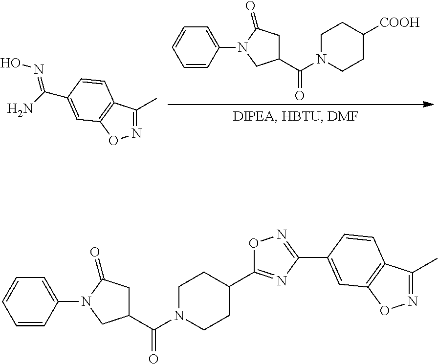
N1=C(C)C2=C(O1)C=C(C(N)=NO)C=C2.C(N1CCC([COOH])CC1)(=O)C1CC(=O)N(C2=CC=CC=C2)C1.C(N1CCC(C2=NC(C3=CC4=C(C=C3)C(C)=NO4)=NO2)CC1)(=O)C1CC(=O)N(C2=CC=CC=C2)C1
